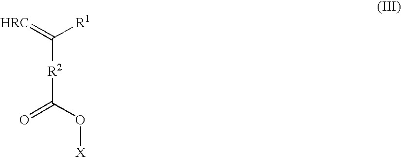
C([R2]C(=O)O[X])(=[HRC])[R1]
